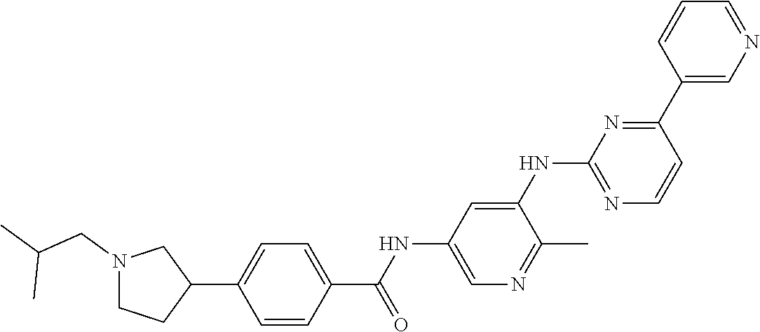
C1=CC(C(NC2=CN=C(C)C(NC3=NC=CC(C4=CN=CC=C4)=N3)=C2)=O)=CC=C1C1CCN(CC(C)C)C1
